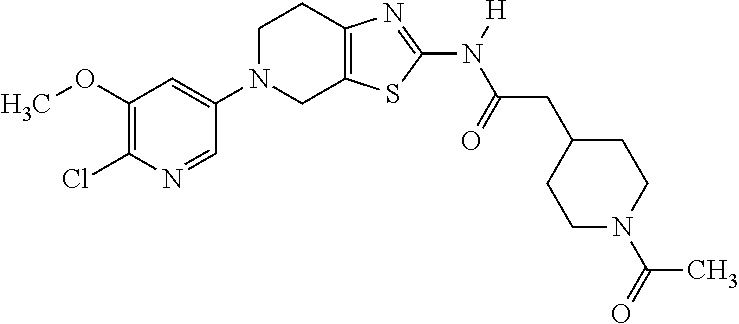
C1(OC)=C(Cl)N=CC(N2CC3=C(CC2)N=C(N([H])C(=O)CC2CCN(C(=O)C)CC2)S3)=C1
